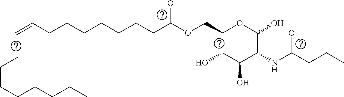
C(CCC(OCCOC(C(C(CO)O)NC(CCC)O)O)O)CCCCC=C.CC=CCCCCC
